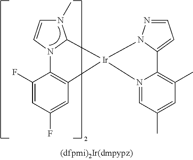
C1(F)=CC(F)=CC2=C1N1C(N(C)C=C1)[Ir]21N2=CC(C)=CC(C)=C2C2=CC=NN21
